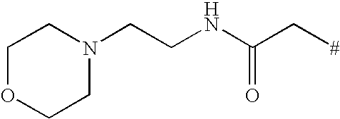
C1OCCN(CCNC(C[#])=O)C1
